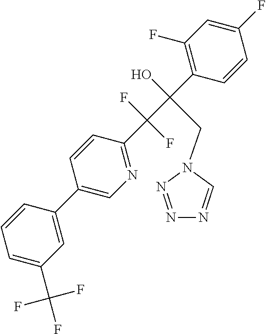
C1(F)=CC(F)=C(C(C(C2=NC=C(C3=CC(C(F)(F)F)=CC=C3)C=C2)(F)F)(O)CN2C=NN=N2)C=C1
